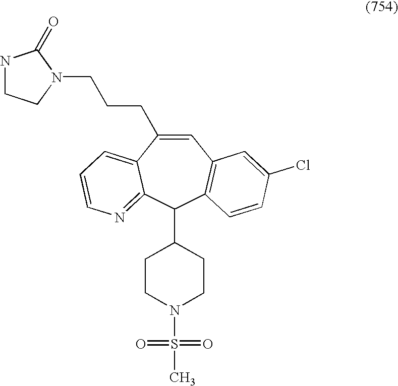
C1=C(CCCN2C(=O)NCC2)C2=CC=CN=C2C(C2CCN(S(C)(=O)=O)CC2)C2=C1C=C(Cl)C=C2
